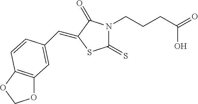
N1(CCCC(=O)O)C(=S)SC(=CC2=CC3=C(OCO3)C=C2)C1=O
